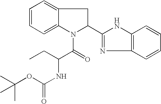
C1=CC=C2C(=C1)CC(C1=NC3=C(N1)C=CC=C3)N2C(C(NC(=O)OC(C)(C)C)CC)=O
